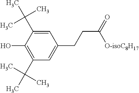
C1(O)=C(C(C)(C)C)C=C(CCC(=O)[O-isoC8H17])C=C1C(C)(C)C
